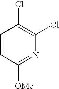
C1=CC([OMe])=NC(Cl)=C1Cl
